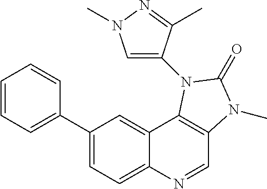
C1(C2=CC=CC=C2)=CC=C2C(=C1)C1=C(C=N2)N(C)C(=O)N1C1=CN(C)N=C1C
